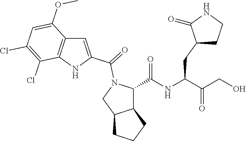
C(NC(C(CO)=O)CC1CCNC1=O)(=O)C1C2C(CN1C(=O)C1=CC3=C(N1)C(Cl)=C(Cl)C=C3OC)CCC2
